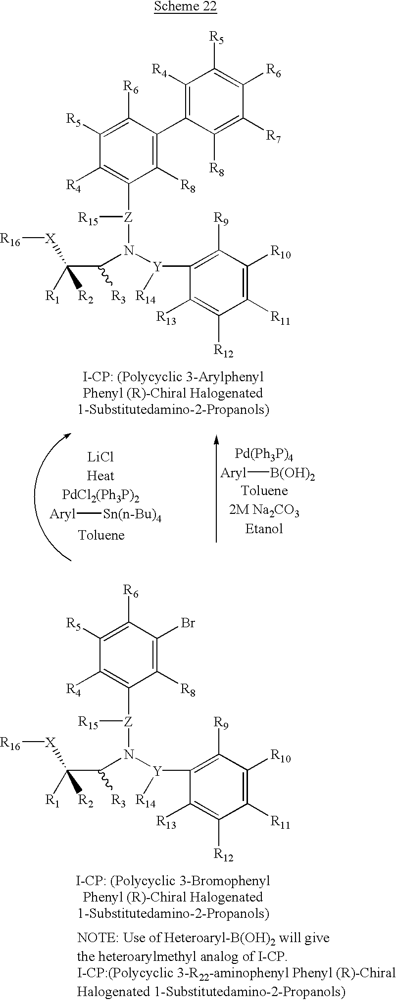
C1([R5])=C([R6])C(C2=C([R4])C([R5])=C([R6])C([R7])=C2[R8])=C([R8])C([Z]([R15])N([Y](C2=C([R9])C([R10])=C([R11])C([R12])=C2[R13])[R14])C(C([X][R16])([R2])[R1])[R3])=C1[R4].[Aryl][Sn(n-Bu)4].[Aryl][B(OH)2].C1([R5])=C([R6])C(Br)=C([R8])C([Z]([R15])N([Y](C2=C([R9])C([R10])=C([R11])C([R12])=C2[R13])[R14])C(C([X][R16])([R2])[R1])[R3])=C1[R4]
